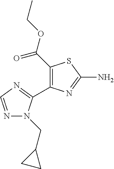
C1(C(=O)OCC)=C(C2=NC=NN2CC2CC2)N=C(N)S1
